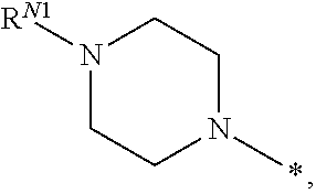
N1([RN1])CCN(C)CC1
